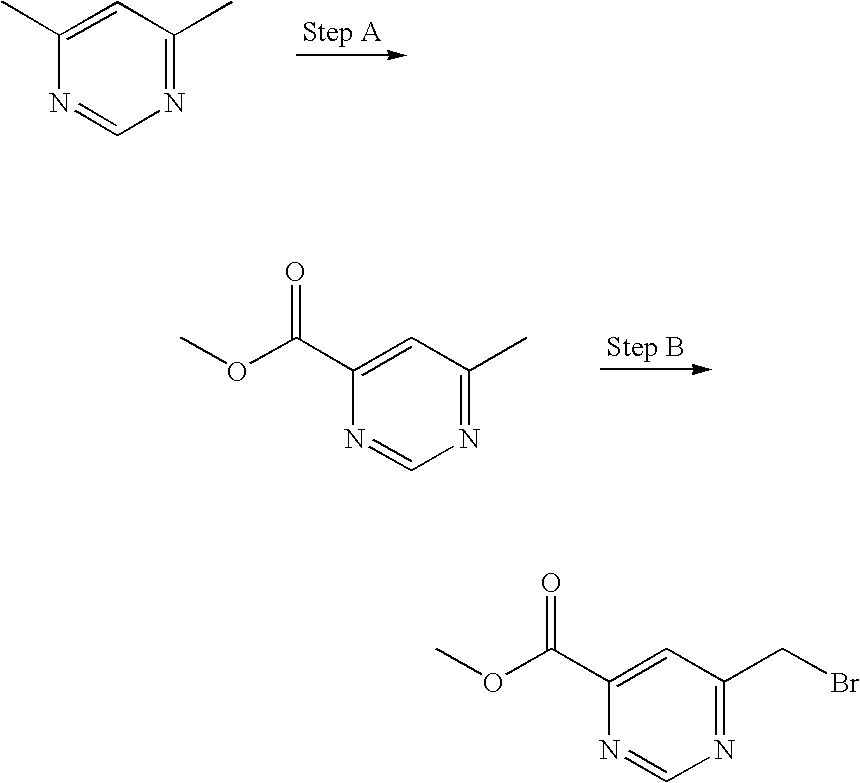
N1=C(C)C=C(C)N=C1.N1=C(C)C=C(C(OC)=O)N=C1.N1=C(CBr)C=C(C(OC)=O)N=C1
